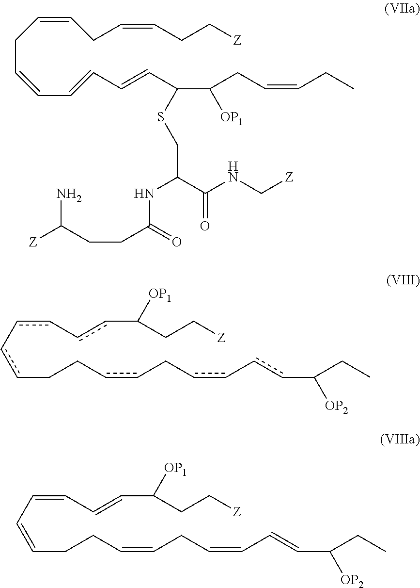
C(CC=CC=CC=CC(C(CC=CCC)[OP1])SCC(C(NC[Z])=O)NC(=O)CCC(N)[Z])=CCC=CCC[Z].c(c-ccC(CC[Z])[OP1])-ccCCccCcc-ccC(CC)[OP2].C(=CC=CC(CC[Z])[OP1])C=CCCC=CCC=CC=CC(CC)[OP2]
